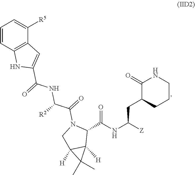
C1(C(NC([Z])CC2CCCNC2=O)=O)N(C(=O)C([R2])NC(C2=CC3=C(N2)C=CC=C3[R5])=O)CC2([H])C1([H])C2(C)C
